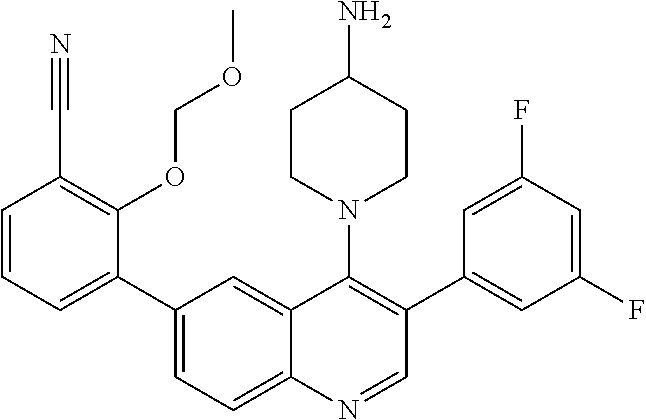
C1=CC=C(C2=CC=C3C(=C2)C(N2CCC(N)CC2)=C(C2=CC(F)=CC(F)=C2)C=N3)C(OCOC)=C1C#N
